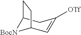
C12[BocN]C(C=C([OTf])C1)CC2
